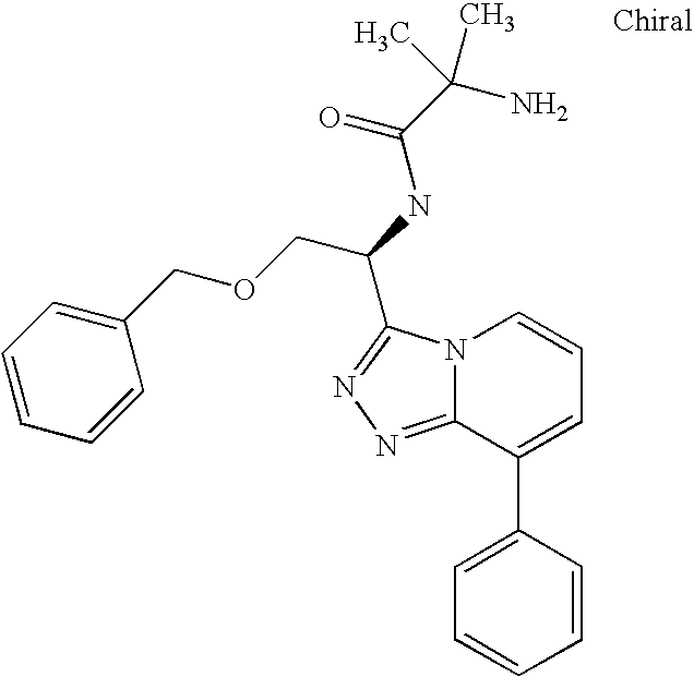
N12C(=NN=C1C(NC(C(N)(C)C)=O)COCC1=CC=CC=C1)C(C1=CC=CC=C1)=CC=C2
